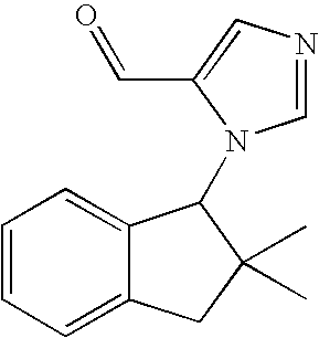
C1=CC=C2C(=C1)C(N1C=NC=C1C=O)C(C)(C)C2
